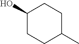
C1(O)CCC(C)CC1
